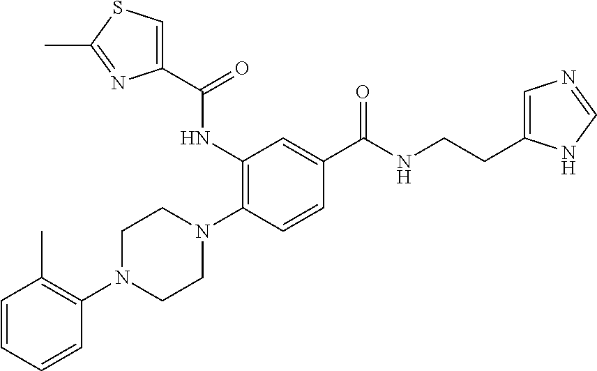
C1=CC=CC(N2CCN(C3=C(NC(=O)C4=CSC(C)=N4)C=C(C(=O)NCCC4=CN=CN4)C=C3)CC2)=C1C
